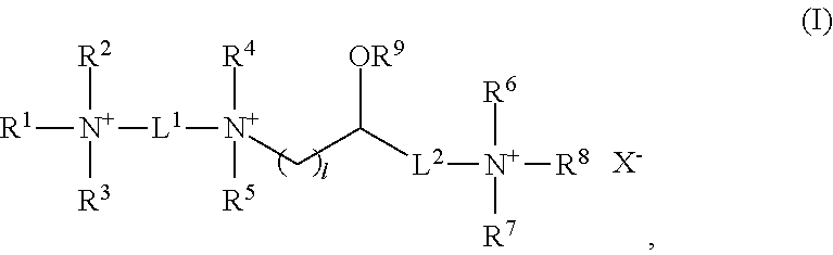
[R1][N+]([L1][N+]([R4])([R5])CC([L2][N+]([R6])([R7])[R8])[OR9])([R2])[R3].[X-]
